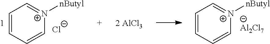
C1=CC=C[N+]([nButyl])=C1.[Al2Cl7].C1=CC=C[N+]([nButyl])=C1.[Cl-]
